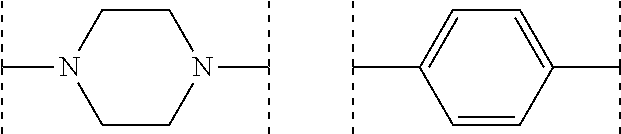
C1=CC(C(C)C)=CC=C1C(C)C.C1CN(C(C)C)CCN1C(C)C
